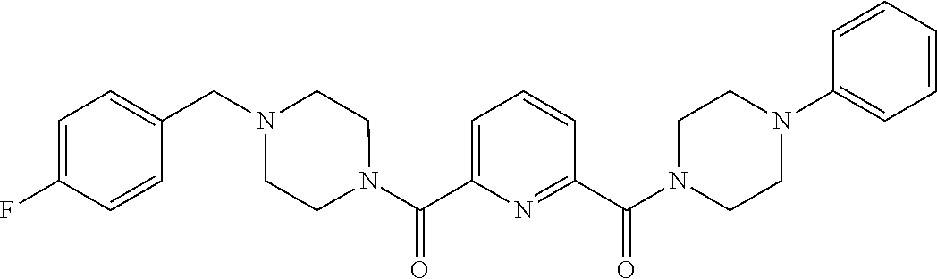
N1(C(C2=NC(C(N3CCN(CC4=CC=C(F)C=C4)CC3)=O)=CC=C2)=O)CCN(C2=CC=CC=C2)CC1
